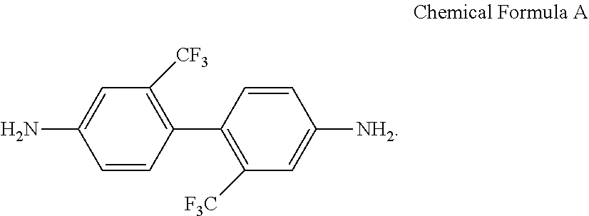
C1(C2=C([F3C])C=C([NH2])C=C2)=C([CF3])C=C(N)C=C1
